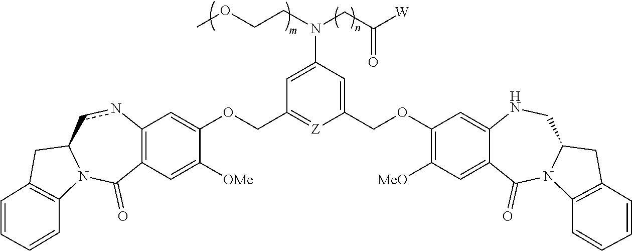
COCCN(CC([W])=O)C1=CC(COC2=CC3=C(C=C2[OMe])C(=O)N2C(cn3)CC3=C2C=CC=C3)=[Z]C(COC2=C([MeO])C=C3C(=C2)NCC2N(C3=O)C3=C(C2)C=CC=C3)=C1
